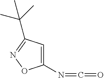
C1(N=C=O)=CC(C(C)(C)C)=NO1
